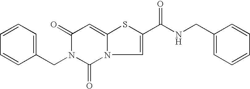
C1=CC=CC(CN2C(=O)N3C(=CC2=O)SC(C(NCC2=CC=CC=C2)=O)=C3)=C1
